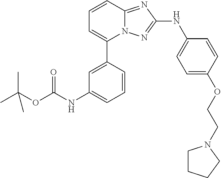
C1=CC2=NC(NC3=CC=C(OCCN4CCCC4)C=C3)=NN2C(C2=CC(NC(OC(C)(C)C)=O)=CC=C2)=C1
